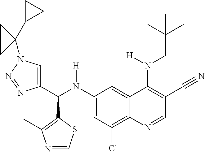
C1(N(C(C2=CN(C3(C4CC4)CC3)N=N2)C2=C(C)N=CS2)[H])=CC(Cl)=C2C(=C1)C(N(CC(C)(C)C)[H])=C(C#N)C=N2
